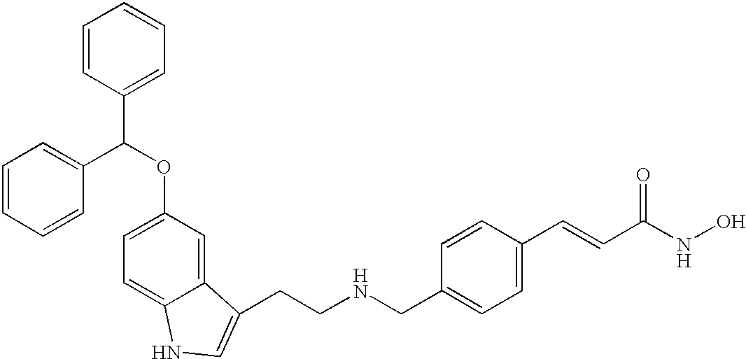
C1=CC(C(OC2=CC=C3C(=C2)C(CCNCC2=CC=C(C=CC(=O)NO)C=C2)=CN3)C2=CC=CC=C2)=CC=C1
